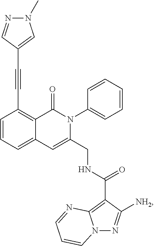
C1=CC=C2C(=C1C#CC1=CN(C)N=C1)C(=O)N(C1=CC=CC=C1)C(CNC(C1=C3N(N=C1[NH2])C=CC=N3)=O)=C2
